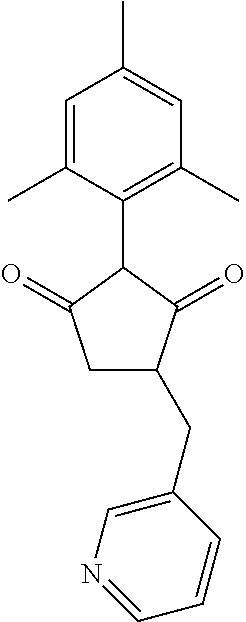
C1=C(C)C(C2C(=O)CC(CC3=CN=CC=C3)C2=O)=C(C)C=C1C
